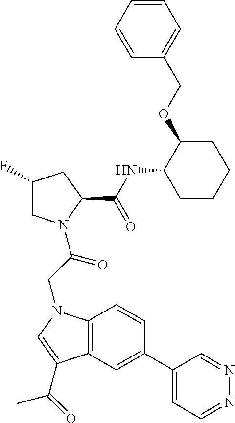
C1(F)CN(C(CN2C3=C(C=C(C4=CC=NN=C4)C=C3)C(C(C)=O)=C2)=O)C(C(NC2CCCCC2OCC2=CC=CC=C2)=O)C1
